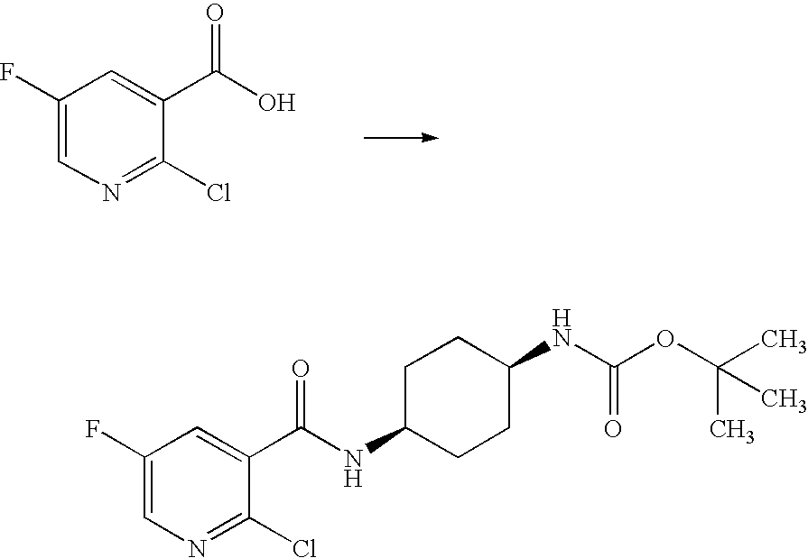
C1(F)=CN=C(Cl)C(C(O)=O)=C1.C1(F)=CN=C(Cl)C(C(NC2CCC(NC(=O)OC(C)(C)C)CC2)=O)=C1
